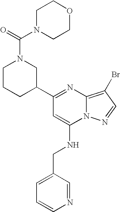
C1=CN=CC(CNC2=CC(C3CN(C(N4CCOCC4)=O)CCC3)=NC3=C(Br)C=NN23)=C1
